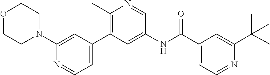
O1CCN(C2=CC(C3=C(C)N=CC(NC(C4=CC=NC(C(C)(C)C)=C4)=O)=C3)=CC=N2)CC1
